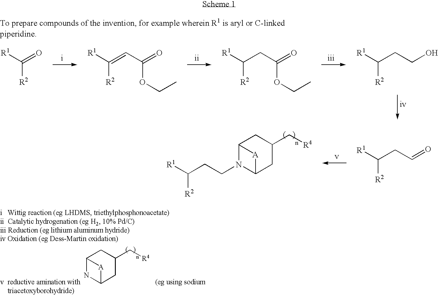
[R1]C(=O)[R2].[R1]C(=CC(=O)OCC)[R2].[R1]C(CC(=O)OCC)[R2].[R1]C(CCO)[R2].[R1]C(CCN1C2CC(C[R4])CC1[A]2)[R2].[R1]C(CC=O)[R2].N1C2CC(C[R4])CC1[A]2
